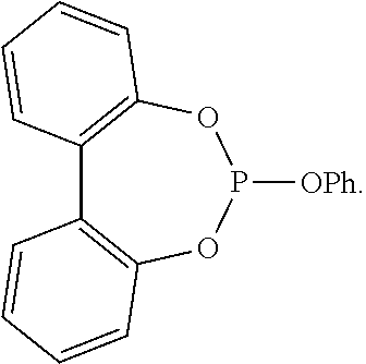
C12=C(OP([OPh])OC3=C1C=CC=C3)C=CC=C2
